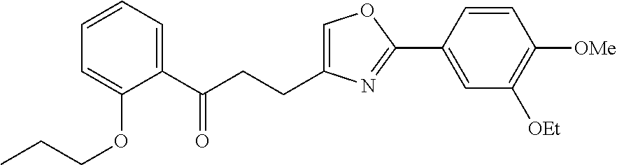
C1=C(CCC(C2=CC=CC=C2OCCC)=O)N=C(C2=CC([OEt])=C([OMe])C=C2)O1
